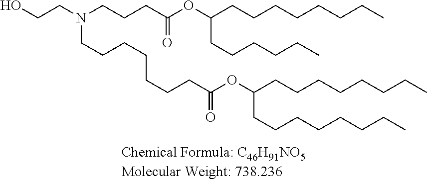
C(CN(CCCC(OC(CCCCCCCC)CCCCCC)=O)CCCCCCCC(OC(CCCCCCCC)CCCCCCCC)=O)O
